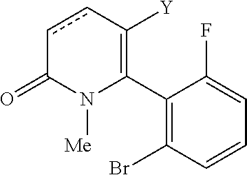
C1(C2=C([Y])ccC(=O)N2[Me])=C(Br)C=CC=C1F
